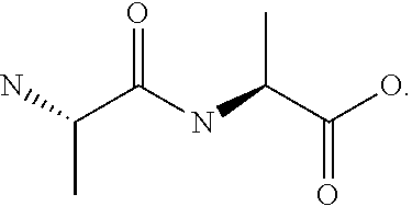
C(C)(N)C(NC(C(O)=O)C)=O
